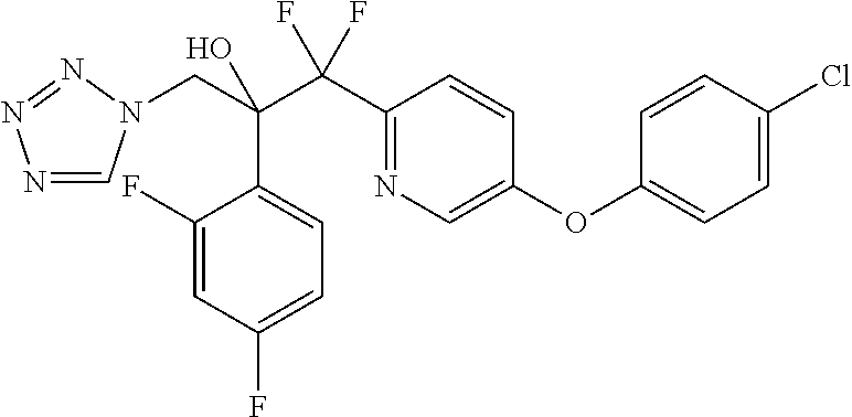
N1=CN(CC(C(C2=NC=C(OC3=CC=C(Cl)C=C3)C=C2)(F)F)(O)C2=CC=C(F)C=C2F)N=N1
